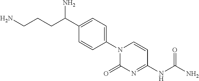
N1(C2=CC=C(C(N)CCCN)C=C2)C(=O)N=C(NC(N)=O)C=C1
